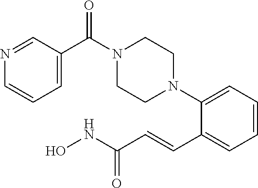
C1=CC=C(N2CCN(C(C3=CC=CN=C3)=O)CC2)C(C=CC(NO)=O)=C1
